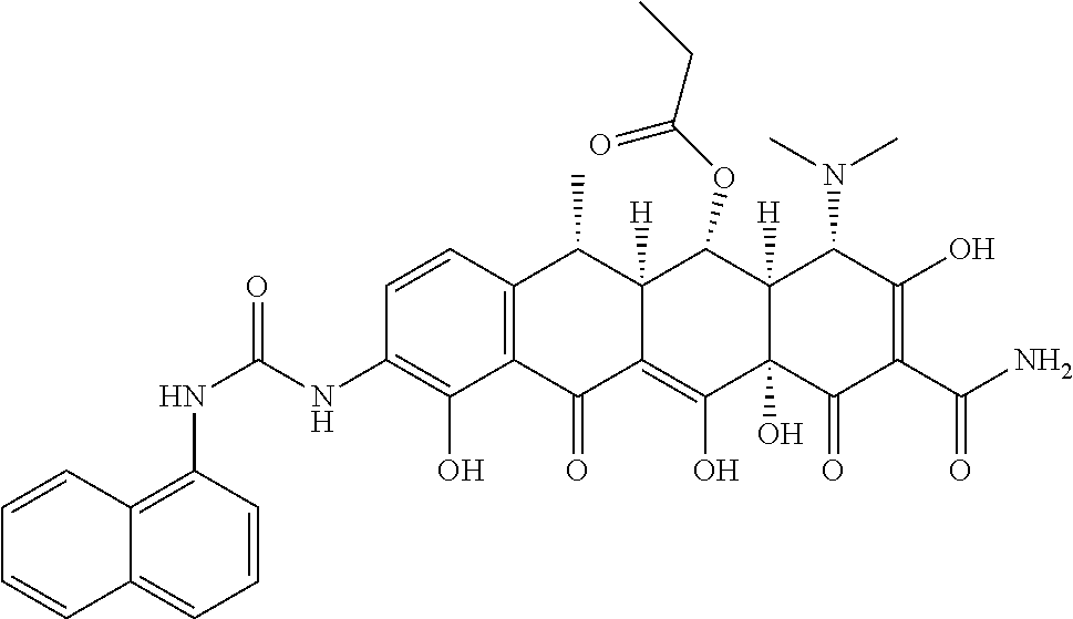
C1=CC2=C(C(O)=C1NC(NC1=C3C(=CC=C1)C=CC=C3)=O)C(=O)C1=C(O)C3(O)C([H])(C(OC(CC)=O)C1([H])C2C)C(N(C)C)C(O)=C(C(N)=O)C3=O
